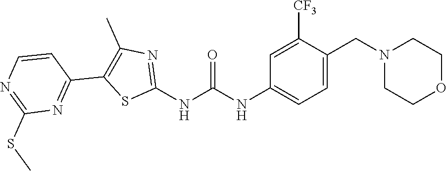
C1=C(CN2CCOCC2)C([CF3])=CC(NC(NC2=NC(C)=C(C3=NC(SC)=NC=C3)S2)=O)=C1
